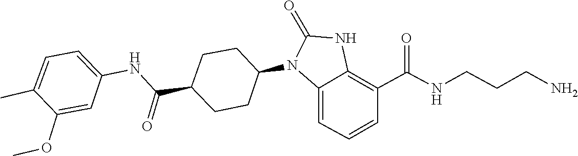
N(CCCN)C(C1=C2NC(=O)N(C3CCC(C(NC4=CC=C(C)C(OC)=C4)=O)CC3)C2=CC=C1)=O
